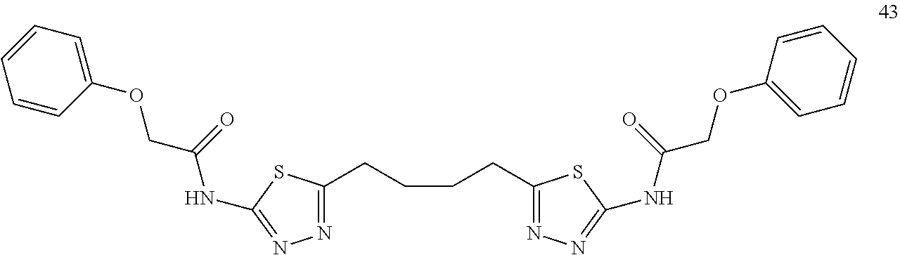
N1=C(CCCCC2=NN=C(NC(COC3=CC=CC=C3)=O)S2)SC(NC(COC2=CC=CC=C2)=O)=N1
